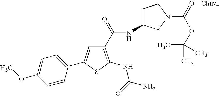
C1(C(=O)NC2CCN(C(=O)OC(C)(C)C)C2)=C(NC(N)=O)SC(C2=CC=C(OC)C=C2)=C1
